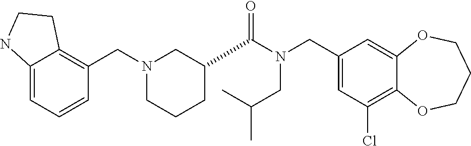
C1(CN(C(=O)C2CCCN(CC3=C4C(=CC=C3)NCC4)C2)CC(C)C)=CC(Cl)=C2C(=C1)OCCCO2
